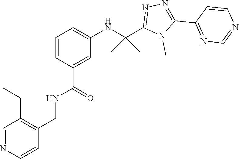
N1=C(C2=NN=C(C(NC3=CC=CC(C(NCC4=C(CC)C=NC=C4)=O)=C3)(C)C)N2C)C=CN=C1
